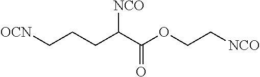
[OCN]CCCC(C(OCC[NCO])=O)[NCO]
